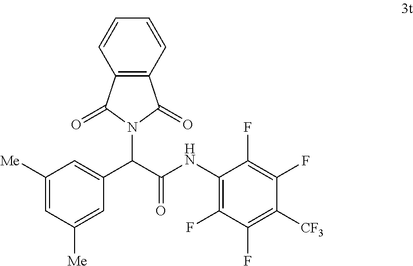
C1([Me])=CC([Me])=CC(C(C(NC2=C(F)C(F)=C([CF3])C(F)=C2F)=O)N2C(=O)C3=C(C=CC=C3)C2=O)=C1
